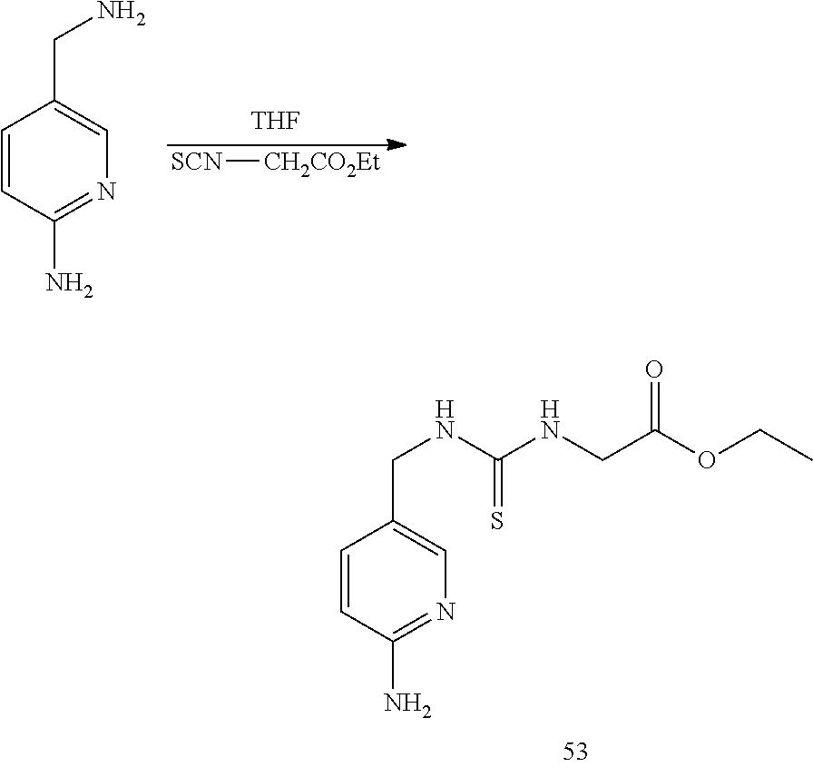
C1=C(CN)C=CC(N)=N1.[THF].[SCN][CH2CO2Et].C1=C(CNC(NCC(OCC)=O)=S)C=CC(N)=N1
